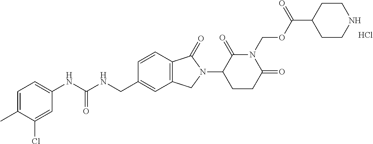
C1(NC(=O)NCC2=CC3=C(C=C2)C(=O)N(C2CCC(=O)N(COC(C4CCNCC4)=O)C2=O)C3)=CC=C(C)C(Cl)=C1.Cl
